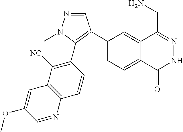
C1(C2=C(C3=C([NC])C4=C(C=C3)N=CC(OC)=C4)N(C)N=C2)=CC=C2C(=C1)C(CN)=NNC2=O
